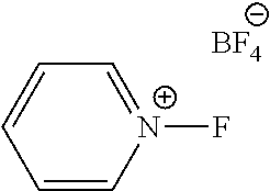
C1=C[N+](F)=CC=C1.[BF4]
